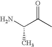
O=C(C)C(N)C
